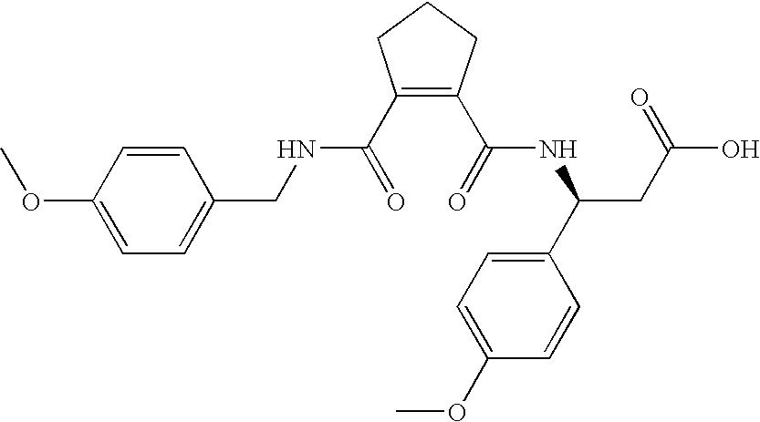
C1(OC)=CC=C(CNC(C2=C(C(=O)NC(CC(O)=O)C3=CC=C(OC)C=C3)CCC2)=O)C=C1
